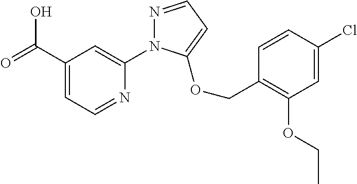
C1(C(=O)O)=CC=NC(N2N=CC=C2OCC2=C(OCC)C=C(Cl)C=C2)=C1
